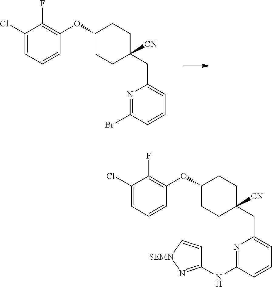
N1=C(Br)C=CC=C1CC1([CN])CCC(OC2=C(F)C(Cl)=CC=C2)CC1.N1=C(NC2=N[SEMN]C=C2)C=CC=C1CC1([CN])CCC(OC2=C(F)C(Cl)=CC=C2)CC1
